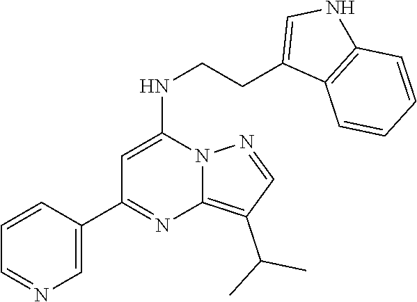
C1=C(C2=NC3=C(C(C)C)C=NN3C(NCCC3=CNC4=C3C=CC=C4)=C2)C=CC=N1
